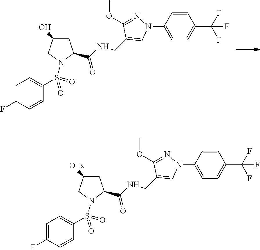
C(NCC1=CN(C2=CC=C(C(F)(F)F)C=C2)N=C1OC)(=O)C1CC(O)CN1S(=O)(=O)C1=CC=C(F)C=C1.C(NCC1=CN(C2=CC=C(C(F)(F)F)C=C2)N=C1OC)(=O)C1CC([OTs])CN1S(=O)(=O)C1=CC=C(F)C=C1
